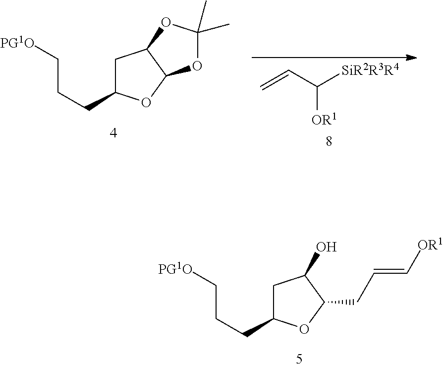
C1C(CCC[PG1O])OC2C1OC(C)(C)O2.C=CC([SiR2R3R4])[OR1].C1C(CCC[PG1O])OC(CC=C[OR1])C1O
